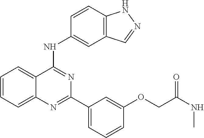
C1=CC=C2C(=C1)C(NC1=CC3=C(C=C1)NN=C3)=NC(C1=CC=CC(OCC(NC)=O)=C1)=N2
